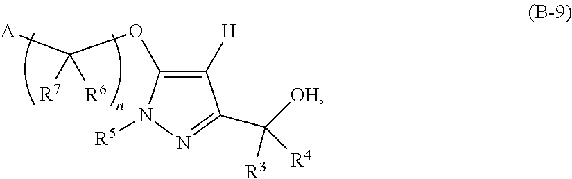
[A]C(OC1=C([H])C(C([OH])([R4])[R3])=NN1[R5])([R7])[R6]
